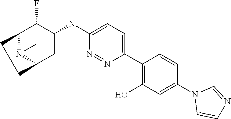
C12N(C)C(CC(N(C3=CC=C(C4=C(O)C=C(N5C=CN=C5)C=C4)N=N3)C)C1F)CC2
